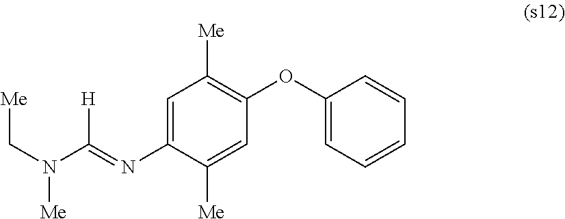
C1=C(N=C(N(C[Me])[Me])[H])C([Me])=CC(OC2=CC=CC=C2)=C1[Me]
